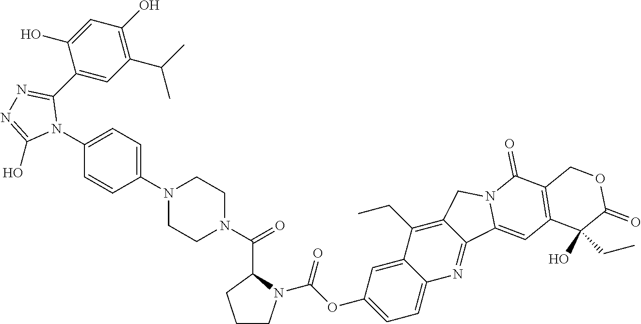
C1CN(C(OC2=CC=C3C(=C2)C(CC)=C2C(=N3)C3=CC4=C(C(=O)N3C2)COC(=O)C4(CC)O)=O)C(C(N2CCN(C3=CC=C(N4C(C5=CC(C(C)C)=C(O)C=C5O)=NN=C4O)C=C3)CC2)=O)C1
